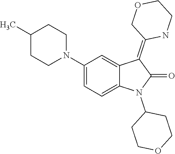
C1(C)CCN(C2=CC=C3C(=C2)C(=C2COCCN2)C(=O)N3C2CCOCC2)CC1
